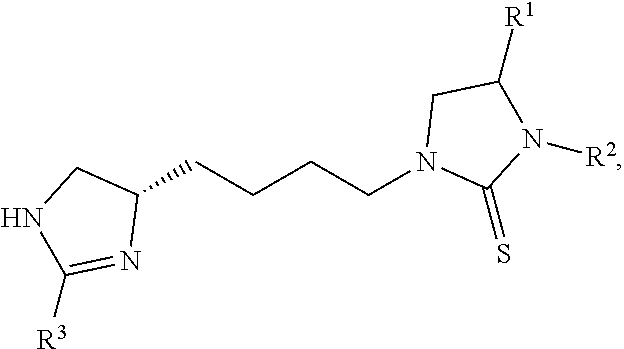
C1(CCCCN2C(=S)N([R2])C([R1])C2)CNC([R3])=N1
